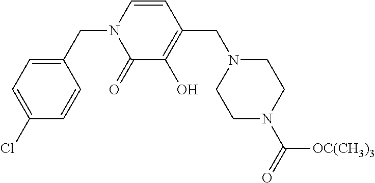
C1(CN2C(=O)C(O)=C(CN3CCN(C(=O)[OC(CH3)3])CC3)C=C2)=CC=C(Cl)C=C1
